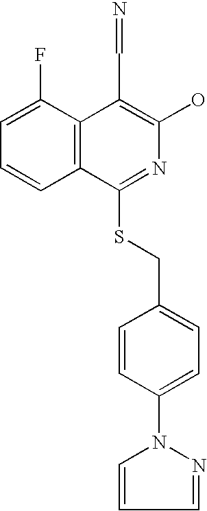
C1=C(F)C2=C(C=C1)C(SCC1=CC=C(N3C=CC=N3)C=C1)=NC(O)=C2C=N
